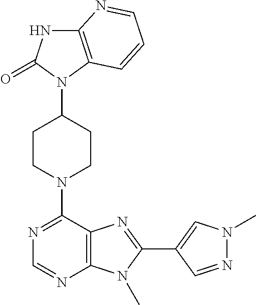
C12=C(N(C3CCN(C4=NC=NC5=C4N=C(C4=CN(C)N=C4)N5C)CC3)C(=O)N1)C=CC=N2
